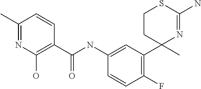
C1(C(NC2=CC(C3(C)N=C(N)SCC3)=C(F)C=C2)=O)=C(O)N=C(C)C=C1
